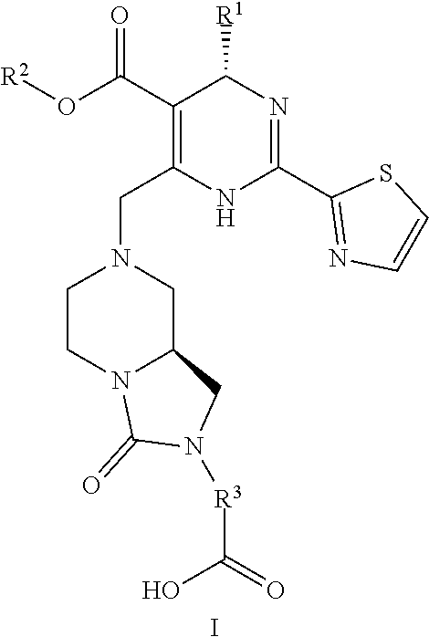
O(C(C1=C(CN2CCN3C(C2)CN([R3]C(=O)O)C3=O)NC(C2=NC=CS2)=NC1[R1])=O)[R2].I
